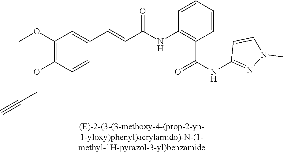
C1(OC)=C(OCC#C)C=CC(C=CC(=O)NC2=C(C(=O)NC3=NN(C)C=C3)C=CC=C2)=C1
